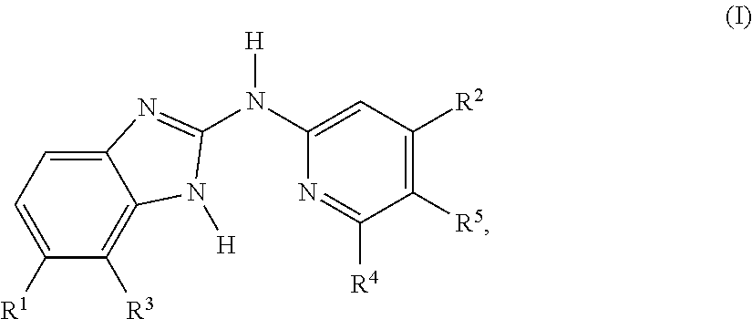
C1(N(C2=CC([R2])=C([R5])C([R4])=N2)[H])=NC2=CC=C([R1])C([R3])=C2N1[H]
